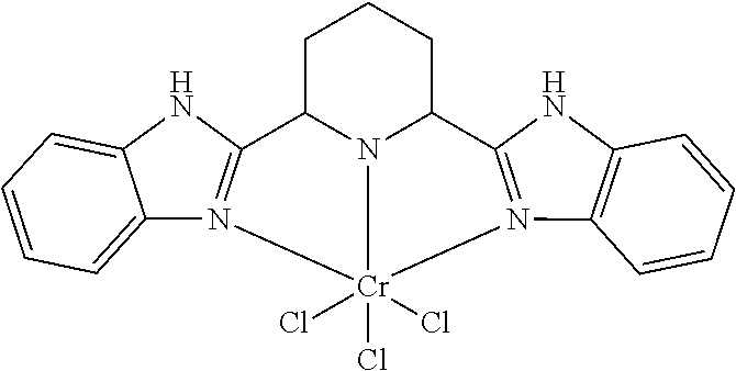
C1=CC=C2C(=C1)NC1=N2[Cr]2(Cl)(Cl)(Cl)N3=C(NC4=C3C=CC=C4)C3N2C1CCC3
